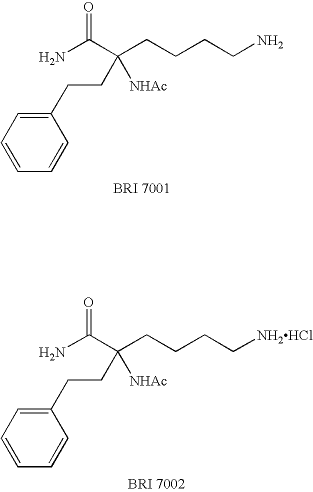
NC(C(CCCCN)(CCC1=CC=CC=C1)[NHAc])=O.NC(C(CCCC[NH2HCl])(CCC1=CC=CC=C1)[NHAc])=O
